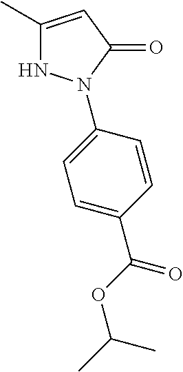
C1(C)=CC(=O)N(C2=CC=C(C(OC(C)C)=O)C=C2)N1
